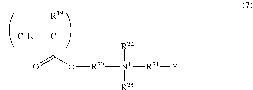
C(C([R19])(C(=O)O[R20][N+]([R22])([R23])[R21][Y])C)C
